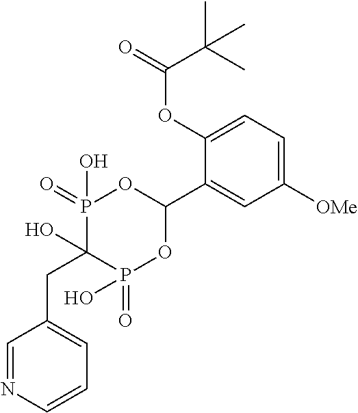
C1([OMe])=CC=C(OC(C(C)(C)C)=O)C(C2OP(=O)(O)C(O)(CC3=CC=CN=C3)P(=O)(O)O2)=C1
